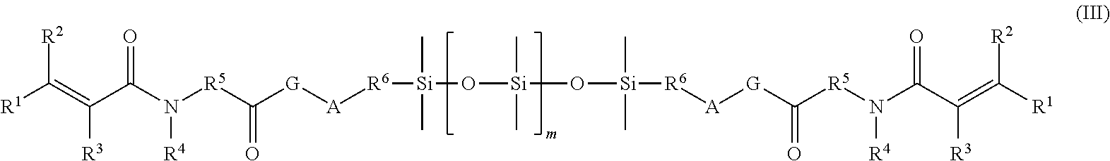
[R1]C(=C(C(N([R5]C([G][A][R6][Si](C)(C)O[Si](C)(C)O[Si](C)(C)[R6][A][G]C([R5]N(C(C(=C([R1])[R2])[R3])=O)[R4])=O)=O)[R4])=O)[R3])[R2]
